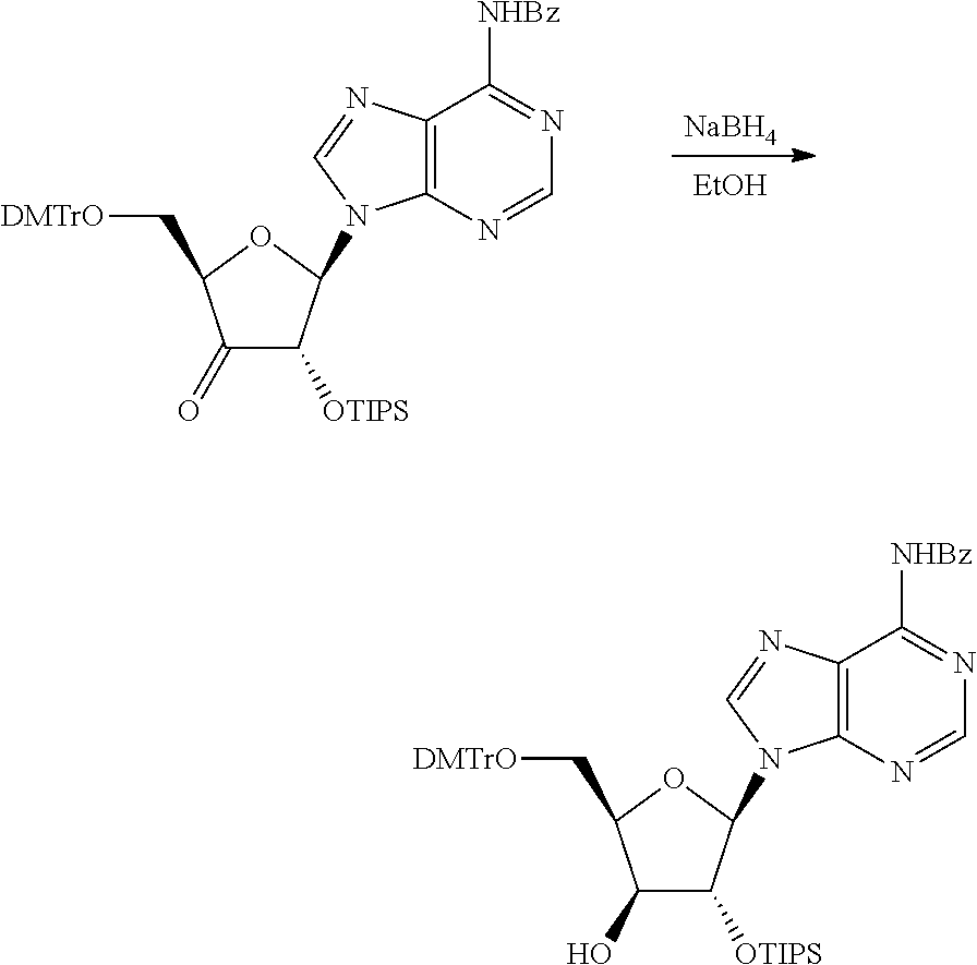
C12=C(N=CN=C1[NHBz])N(C1C([OTIPS])C(=O)C(C[DMTrO])O1)C=N2.[NaBH4].[EtOH].C12=C(N=CN=C1[NHBz])N(C1C([OTIPS])C(O)C(C[DMTrO])O1)C=N2
